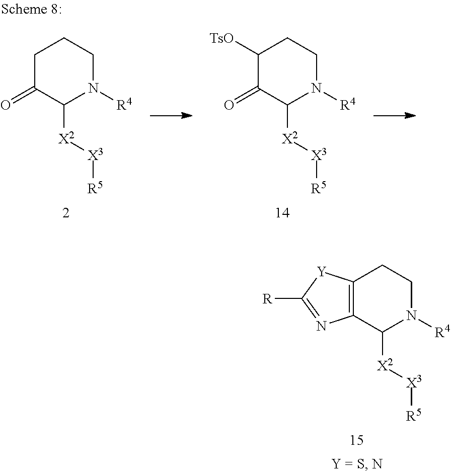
C1C(=O)C([X2][X3][R5])N([R4])CC1.C1([TsO])C(=O)C([X2][X3][R5])N([R4])CC1.C12=C(C([X2][X3][R5])N([R4])CC1)N=C([R])[Y]2
